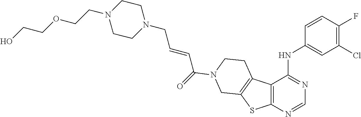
N1(CC=CC(=O)N2CCC3=C(SC4=C3C(NC3=CC(Cl)=C(F)C=C3)=NC=N4)C2)CCN(CCOCCO)CC1
